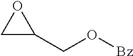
C1C(CO[Bz])O1
